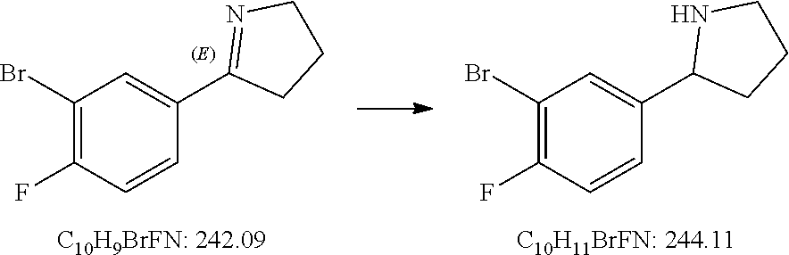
C1(Br)=C(F)C=CC(C2NCCC2)=C1.[C10H11BrFN: 244.11].[C10H9BrFN: 242.09].C1(Br)=C(F)C=CC(C2=NCCC2)=C1
